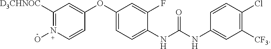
C1(OC2=CC([D3CHNOC])=N(O)C=C2)=CC=C(NC(NC2=CC([CF3])=C(Cl)C=C2)=O)C(F)=C1
